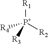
[R1][P+]([R2])([R4])[R3]
